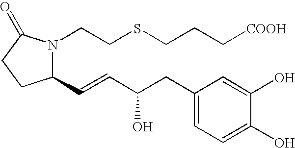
C1(C=CC(CC2=CC=C(O)C(O)=C2)O)N(CCSCCC[COOH])C(=O)CC1
